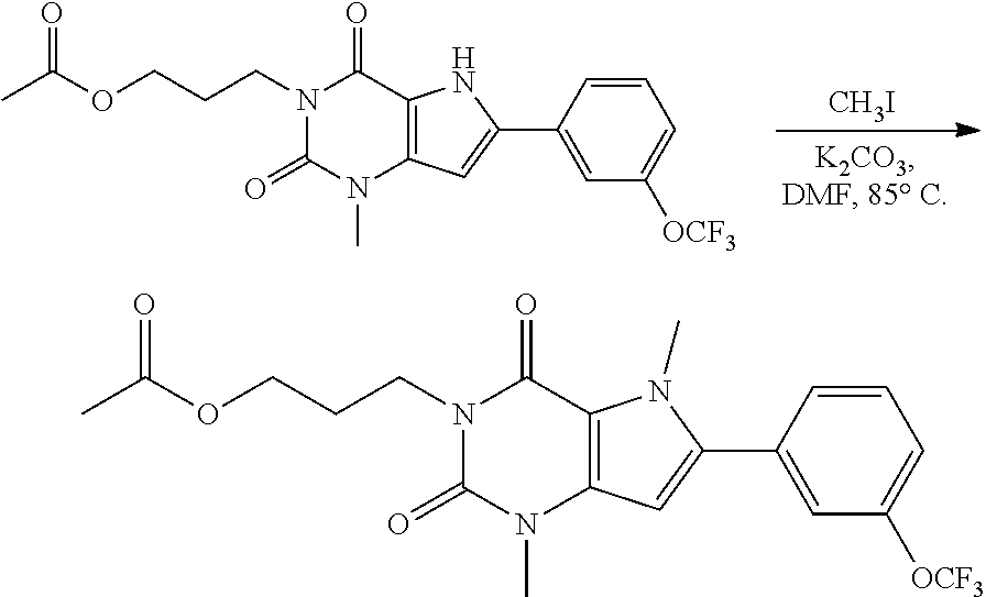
N1(CCCOC(C)=O)C(=O)N(C)C2=C(C1=O)NC(C1=CC([OCF3])=CC=C1)=C2.[CH3I].N1(CCCOC(C)=O)C(=O)N(C)C2=C(C1=O)N(C)C(C1=CC([OCF3])=CC=C1)=C2
